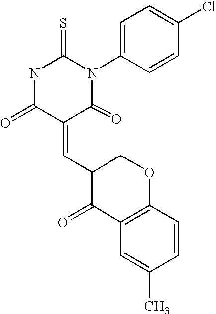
N1C(=O)C(=CC2C(=O)C3=C(OC2)C=CC(C)=C3)C(=O)N(C2=CC=C(Cl)C=C2)C1=S
